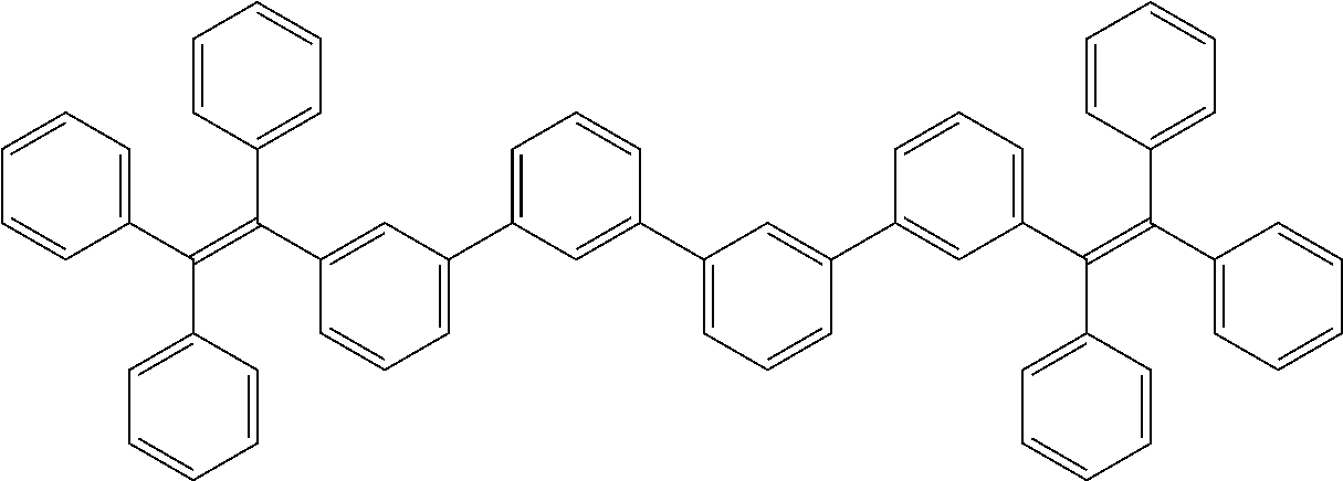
C1=CC=C(C(C2=CC=CC=C2)=C(C2=CC=CC=C2)C2=CC(C3=CC=CC(C4=CC=CC(C5=CC(C(C6=CC=CC=C6)=C(C6=CC=CC=C6)C6=CC=CC=C6)=CC=C5)=C4)=C3)=CC=C2)C=C1
